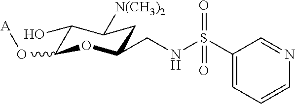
C1(O)C(O[A])OC(CNS(C2=CC=CN=C2)(=O)=O)CC1[N(CH3)2]
